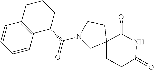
N1(C(=O)C2C3=C(CCC2)C=CC=C3)CC2(CCC(=O)NC2=O)CC1
